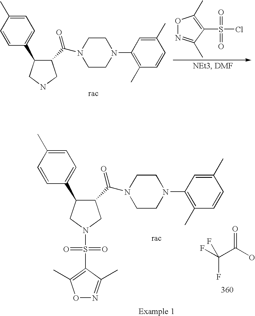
O1N=C(C)C(S(=O)(=O)Cl)=C1C.C1CN(C2=C(C)C=CC(C)=C2)CCN1C(C1CNCC1C1=CC=C(C)C=C1)=O.FC(C(O)=O)(F)F.C1CN(C2=C(C)C=CC(C)=C2)CCN1C(C1CN(S(=O)(=O)C2=C(C)ON=C2C)CC1C1=CC=C(C)C=C1)=O
